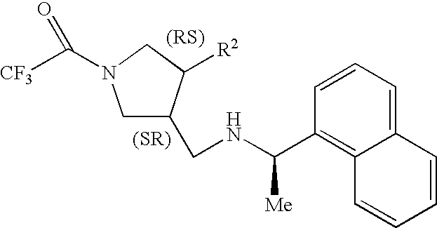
C1=CC(C(NCC2CN(C(=O)[CF3])CC2[R2])[Me])=C2C(=C1)C=CC=C2
